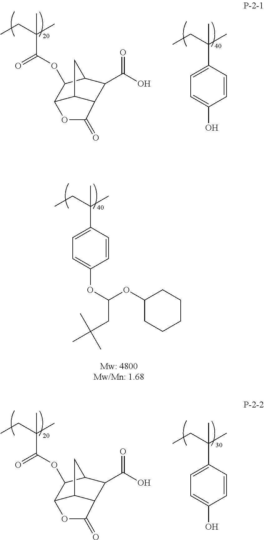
C1=CC(O)=CC=C1C(C)(CC)C.C(=O)(C(C)(CC)C)OC1C2C3C(C(C(O)=O)C1C3)C(=O)O2.C1=CC(OC(OC2CCCCC2)CC(C)(C)C)=CC=C1C(C)(CC)C.C1=CC(O)=CC=C1C(C)(CC)C.C(=O)(C(C)(CC)C)OC1C2C3C(C(C(O)=O)C1C3)C(=O)O2
